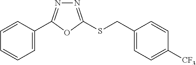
C1=C(C2=NN=C(SCC3=CC=C([CF3])C=C3)O2)C=CC=C1
